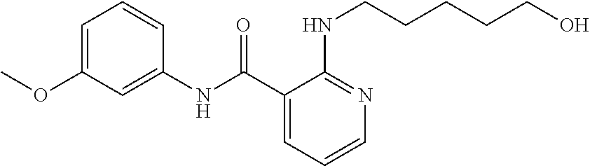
C1=CC=C(C(NC2=CC(OC)=CC=C2)=O)C(NCCCCCO)=N1
